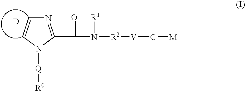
N1=C(C(N([R2][V][G][M])[R1])=O)N([Q][R0])C=C1.[D]
